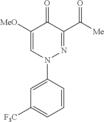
N1(C2=CC([F3C])=CC=C2)N=C(C([Me])=O)C(=O)C([MeO])=C1
